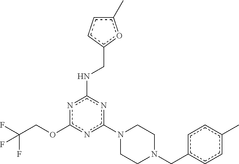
c1(N2CCN(Cc3ccc(C)cc3)CC2)nc(NCc2oc(C)cc2)nc(OCC(F)(F)F)n1
